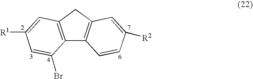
C12=C(CC3=C1C=CC([R2])=C3)C=C([R1])C=C2Br
